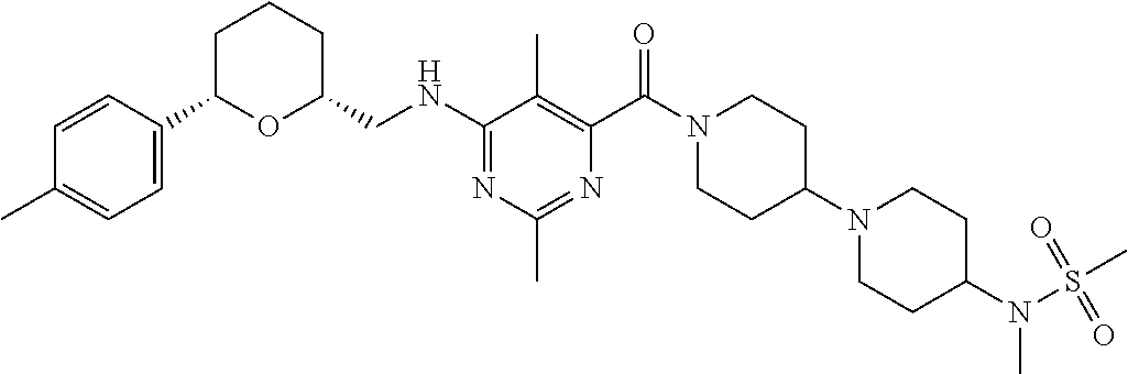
C1C(C2=CC=C(C)C=C2)OC(CNC2=NC(C)=NC(C(=O)N3CCC(N4CCC(N(S(=O)(=O)C)C)CC4)CC3)=C2C)CC1
